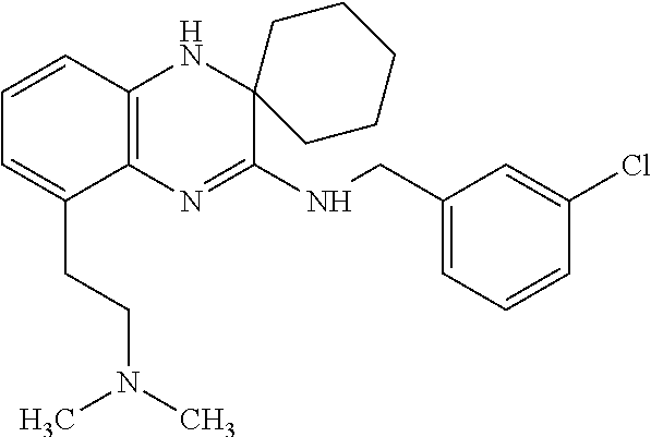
C1=CC2=C(C(CCN(C)C)=C1)N=C(NCC1=CC=CC(Cl)=C1)C1(N2)CCCCC1
